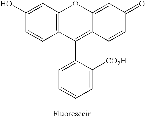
C1=C(O)C=CC2=C1OC1=CC(=O)C=CC1=C2C1=CC=CC=C1[CO2H]
